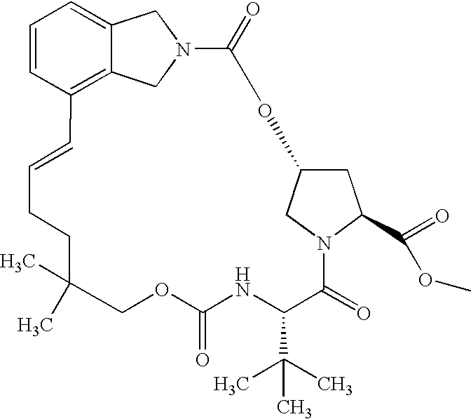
C1=CC2=C3C(=C1)CN(C3)C(=O)OC1CC(C(=O)OC)N(C1)C(=O)C(C(C)(C)C)NC(=O)OCC(C)(C)CCC=C2
